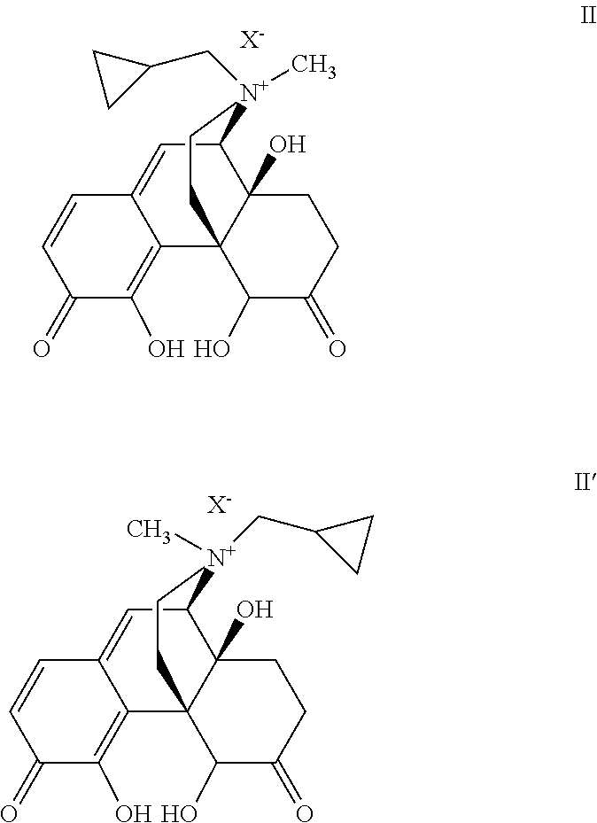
C1(=O)C(O)=C2C(=CC3C4(O)C2(C(O)C(=O)CC4)CC[N+]3(CC2CC2)C)C=C1.[X-].[X-].C1(=O)C(O)=C2C(=CC3C4(O)C2(C(O)C(=O)CC4)CC[N+]3(C)CC2CC2)C=C1
